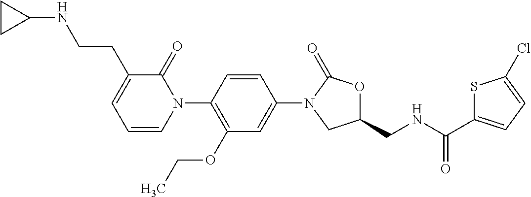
C1=C(N2CC(CNC(C3=CC=C(Cl)S3)=O)OC2=O)C=CC(N2C(=O)C(CCNC3CC3)=CC=C2)=C1OCC
